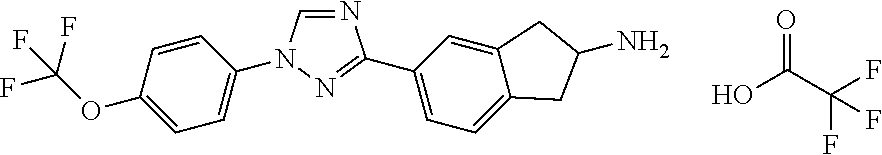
C1=C(OC(F)(F)F)C=CC(N2C=NC(C3=CC=C4C(=C3)CC(N)C4)=N2)=C1.OC(C(F)(F)F)=O
